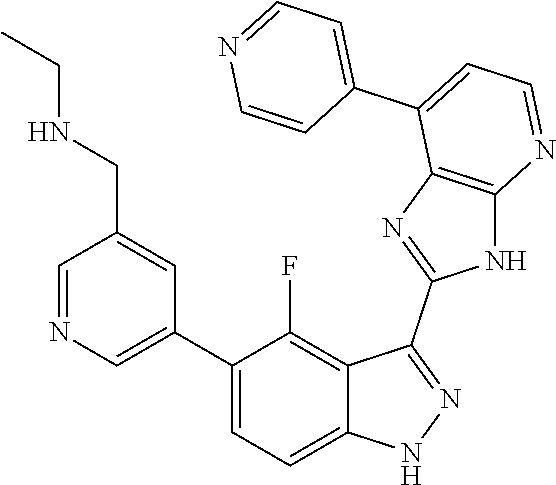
C1=NC=C(C2=CC=C3C(=C2F)C(C2=NC4=C(N2)N=CC=C4C2=CC=NC=C2)=NN3)C=C1CNCC
